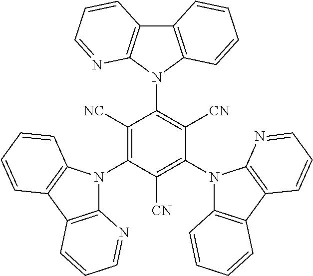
C12=C(N(C3=C([CN])C(N4C5=C(C6=C4N=CC=C6)C=CC=C5)=C([CN])C(N4C5=C(C6=C4C=CC=C6)C=CC=N5)=C3[NC])C3=C1C=CC=N3)C=CC=C2
